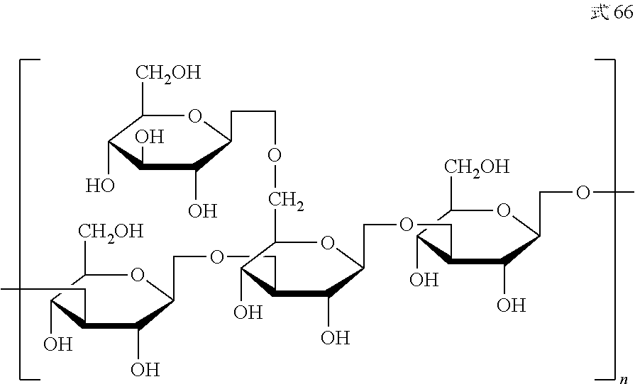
C1([CH2OH])C(O)C(CC)C(O)C(COCC2C(O)C(COCCC3C(O)C(O)C(O)C([CH2OH])O3)OC(COCC3C(O)C([CH2OH])OC(COC)C3O)C2O)O1
